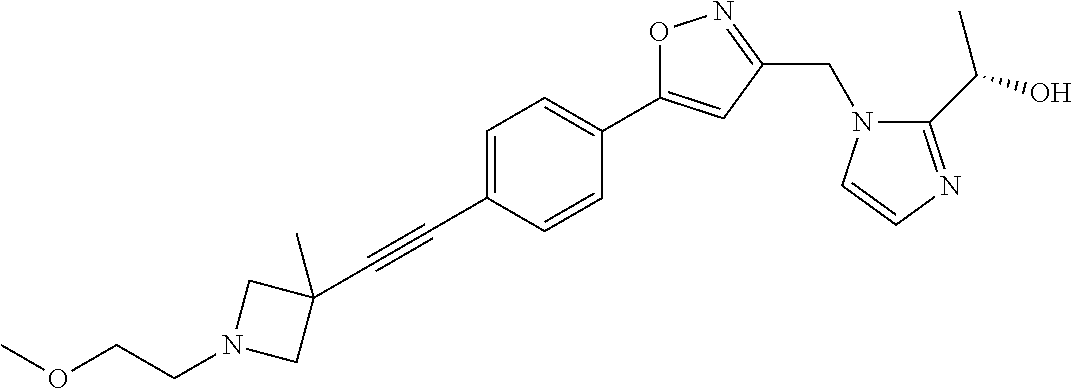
C1=C(C#CC2(C)CN(CCOC)C2)C=CC(C2=CC(CN3C(C(O)C)=NC=C3)=NO2)=C1
